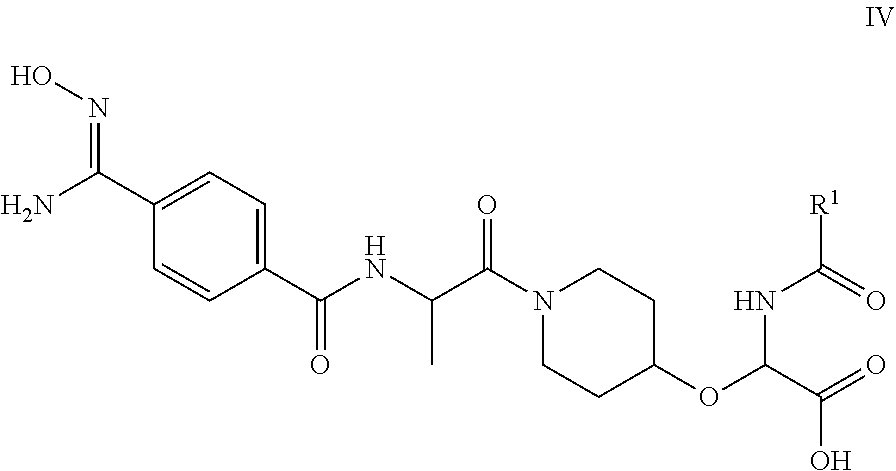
C1(C(NC(C(N2CCC(OC(C(=O)O)NC(=O)[R1])CC2)=O)C)=O)=CC=C(C(=NO)N)C=C1
